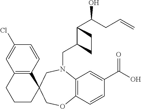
C1(Cl)=CC2=C(C=C1)C1(CCC2)CN(CC2C(C(CC=C)O)CC2)C2=C(OC1)C=CC(C(O)=O)=C2
